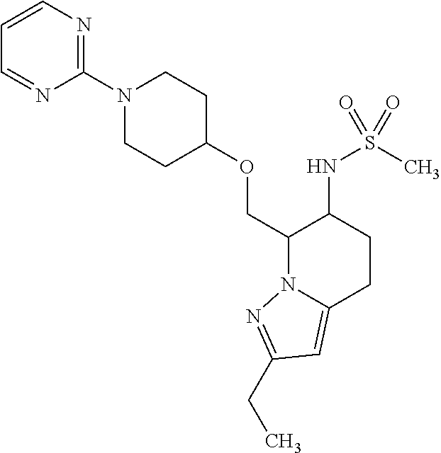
C1CN(C2=NC=CC=N2)CCC1OCC1N2C(=CC(CC)=N2)CCC1NS(C)(=O)=O
